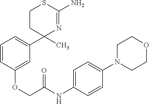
C1CC(C)(C2=CC=CC(OCC(NC3=CC=C(N4CCOCC4)C=C3)=O)=C2)N=C(N)S1
